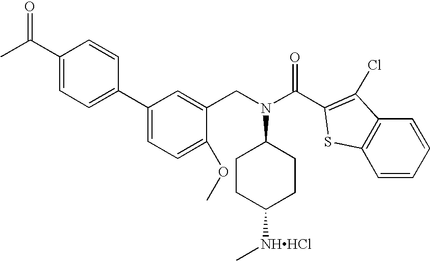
C1(C(C)=O)=CC=C(C2=CC=C(OC)C(CN(C3CCC([NHHCl]C)CC3)C(C3=C(Cl)C4=C(C=CC=C4)S3)=O)=C2)C=C1
